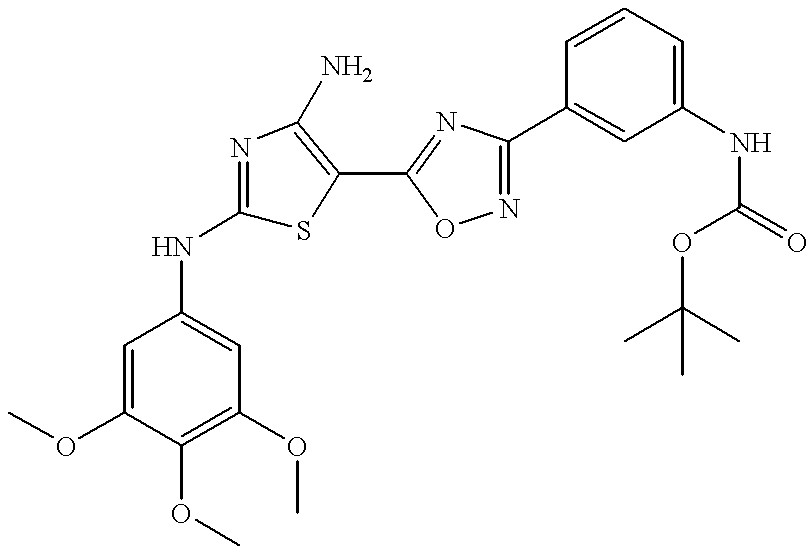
COC1=CC(NC2=NC(N)=C(C3=NC(C4=CC(NC(OC(C)(C)C)=O)=CC=C4)=NO3)S2)=CC(OC)=C1OC
